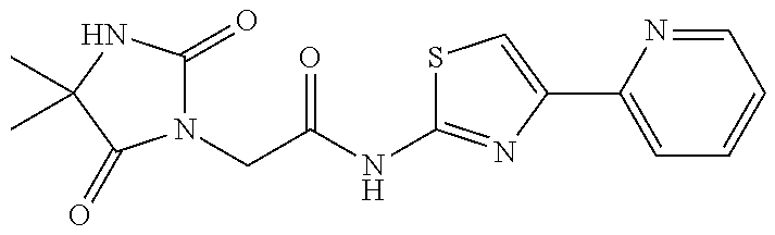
N1(CC(NC2=NC(C3=CC=CC=N3)=CS2)=O)C(=O)NC(C)(C)C1=O
